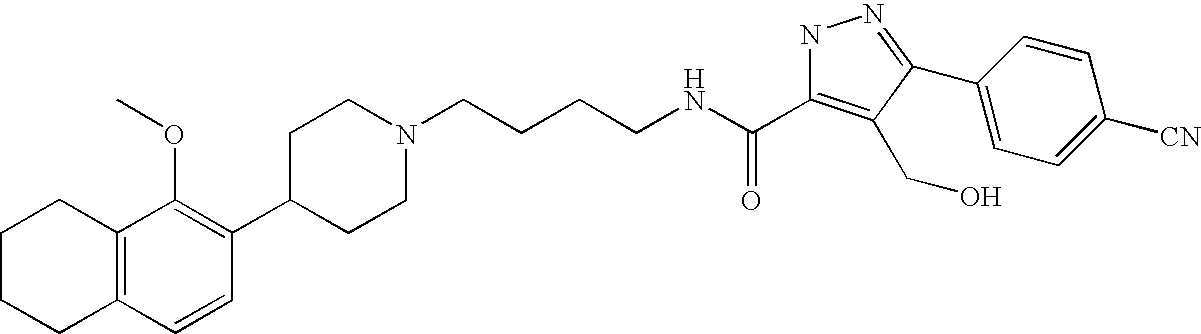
C1(C2=C(OC)C3=C(C=C2)CCCC3)CCN(CCCCNC(=O)C2=C(CO)C(C3=CC=C([CN])C=C3)=NN2)CC1
